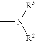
CN([R5])[R2]
